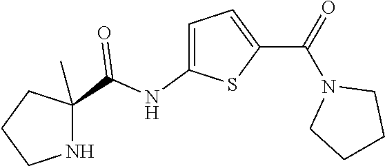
C1=C(NC(C2(C)CCCN2)=O)SC(C(N2CCCC2)=O)=C1
